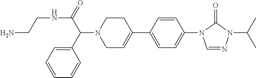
N(C(C(N1CC=C(C2=CC=C(N3C=NN(C(C)C)C3=O)C=C2)CC1)C1=CC=CC=C1)=O)CCN
